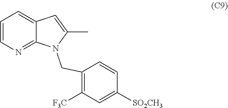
C1=CN=C2C(=C1)C=C(C)N2CC1=C([F3C])C=C([SO2CH3])C=C1
